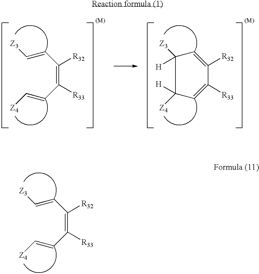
C(C([R32])=C(C=C[Z4])[R33])=C[Z3].C1=C([R32])C([R33])=CC([Z4])([H])C1([Z3])[H].C(C([R32])=C(C=C[Z4])[R33])=C[Z3]
